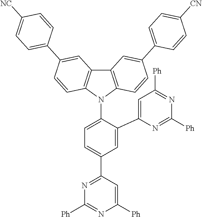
C1=C(C2=CC([Ph])=NC([Ph])=N2)C(N2C3=C(C4=C2C=CC(C2=CC=C([NC])C=C2)=C4)C=C(C2=CC=C([CN])C=C2)C=C3)=CC=C1C1=NC([Ph])=NC([Ph])=C1
